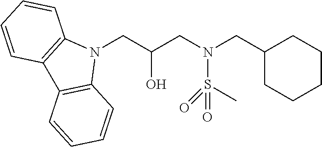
N1(CC(CN(CC2CCCCC2)S(C)(=O)=O)O)C2=C(C3=C1C=CC=C3)C=CC=C2
